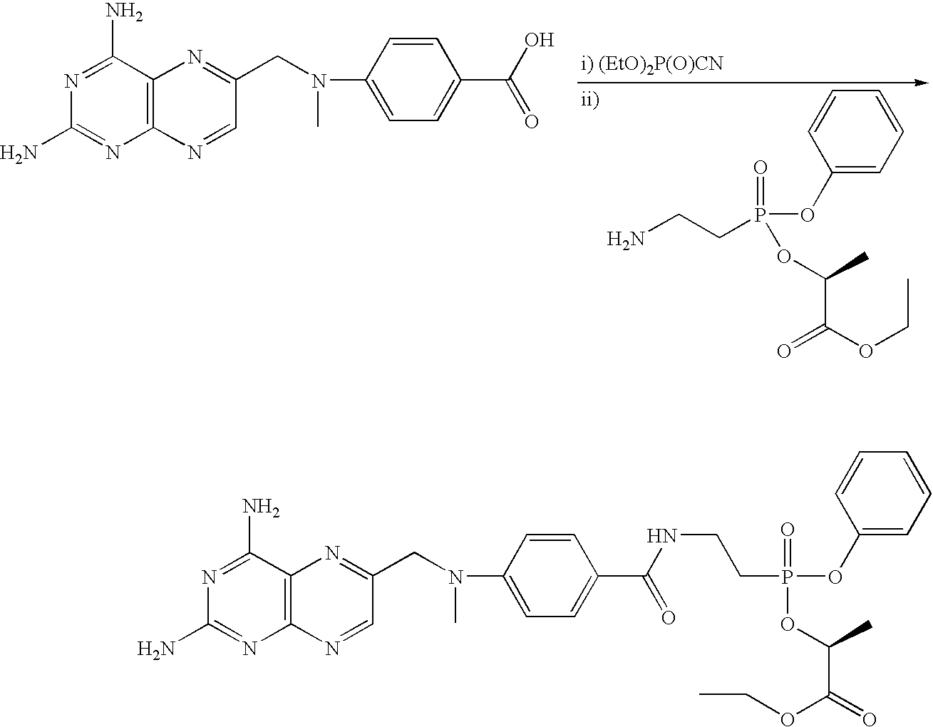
N1=C(N)C2=C(N=C1N)N=CC(CN(C)C1=CC=C(C(=O)O)C=C1)=N2.C1(OP(CCN)(=O)OC(C)C(OCC)=O)=CC=CC=C1.N1=C(N)C2=C(N=C1N)N=CC(CN(C)C1=CC=C(C(=O)NCCP(OC(C(=O)OCC)C)(OC3=CC=CC=C3)=O)C=C1)=N2
